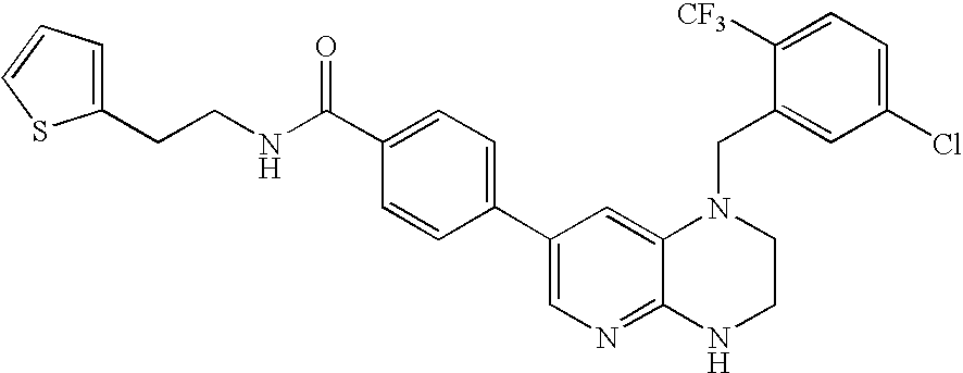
C1(C2=CN=C3C(=C2)N(CC2=CC(Cl)=CC=C2[CF3])CCN3)=CC=C(C(NCCC2=CC=CS2)=O)C=C1
